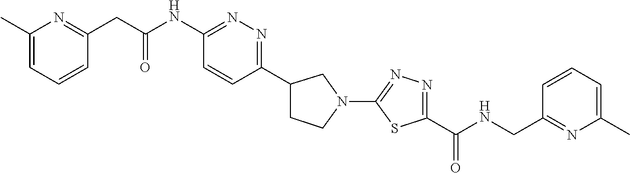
C1=C(C)N=C(CC(NC2=NN=C(C3CCN(C4=NN=C(C(NCC5=NC(C)=CC=C5)=O)S4)C3)C=C2)=O)C=C1
